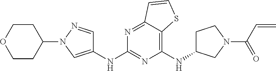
C1(NC2CCN(C(=O)C=C)C2)=C2C(=NC(NC3=CN(C4CCOCC4)N=C3)=N1)C=CS2
